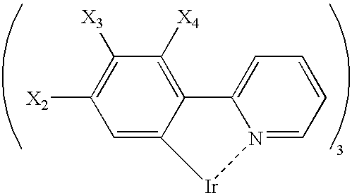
C1([X3])=C([X2])C=C2C(=C1[X4])C1=CC=CC=N1[Ir]2
